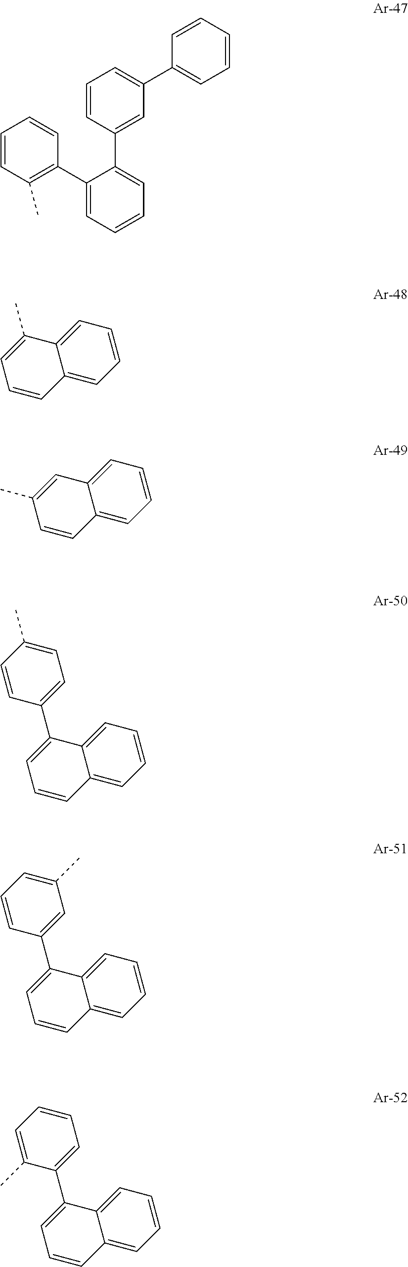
C1=CC=C(C2=CC(C3=CC=CC=C3)=CC=C2)C(C2=C(C)C=CC=C2)=C1.C12=CC=CC=C1C(C)=CC=C2.C12=CC=CC=C1C=C(C)C=C2.C12=CC=CC=C1C(C1=CC=C(C)C=C1)=CC=C2.C12=CC=CC=C1C(C1=CC(C)=CC=C1)=CC=C2.C12=CC=CC=C1C(C1=CC=CC=C1C)=CC=C2
